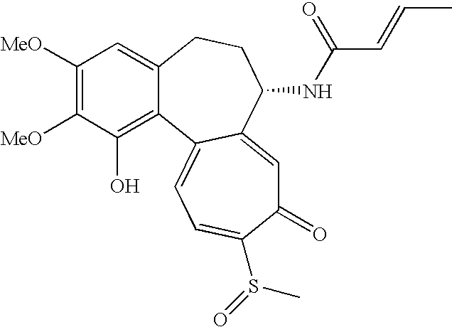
C1([MeO])=C([MeO])C(O)=C2C(=C1)CCC(NC(C=CC)=O)C1=CC(=O)C(S(=O)C)=CC=C21
